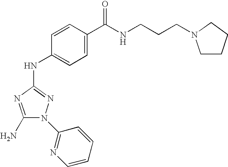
C1(N)=NC(NC2=CC=C(C(NCCCN3CCCC3)=O)C=C2)=NN1C1=NC=CC=C1
